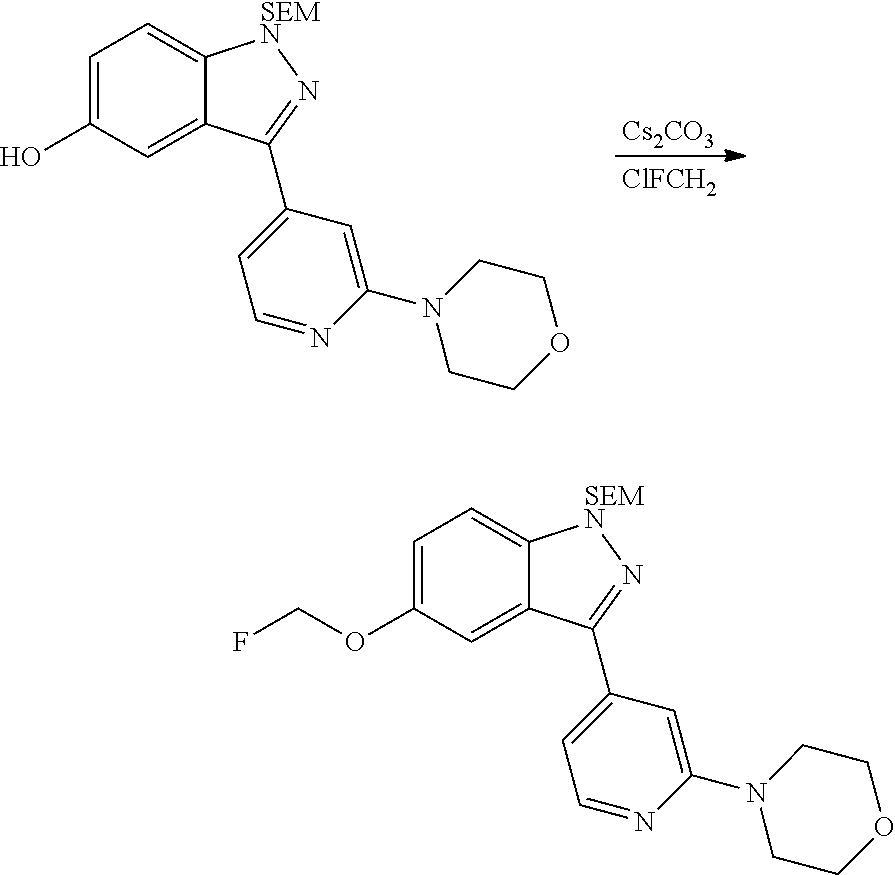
C1=C(OCF)C=C2C(=C1)[SEMN]N=C2C1=CC=NC(N2CCOCC2)=C1.[Cs2CO3].[ClFCH2].C1=C(O)C=C2C(=C1)[SEMN]N=C2C1=CC=NC(N2CCOCC2)=C1
